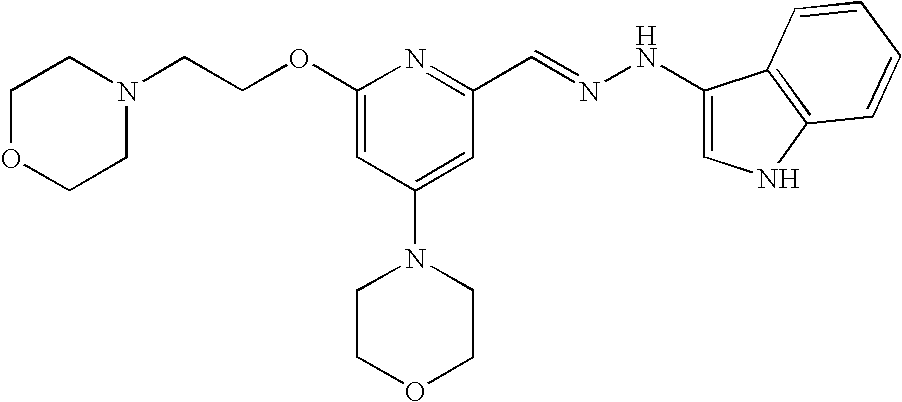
C(COC1=CC(N2CCOCC2)=CC(C=NNC2=CNC3=C2C=CC=C3)=N1)N1CCOCC1
